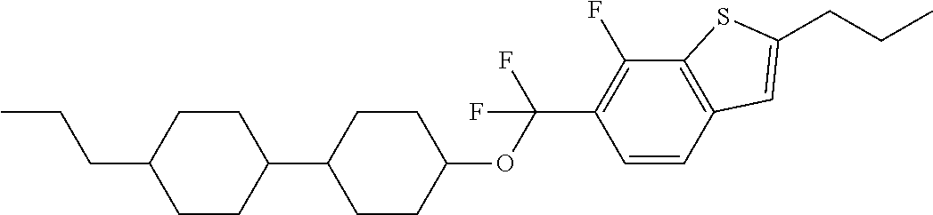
C1(OC(C2=C(F)C3=C(C=C2)C=C(CCC)S3)(F)F)CCC(C2CCC(CCC)CC2)CC1
